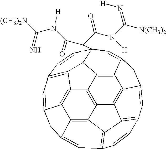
C12=C3C4=C5C6=C1C1=C7C=C6CC5=CC5=C4C4=C(C=C6C(=C34)C3=C2C12C(C=C3C6)(C=C7)C2(C(N(C(=N[H])[N(CH3)2])[H])=O)C(=O)N([H])C([(CH3)2N])=N)C=C5
